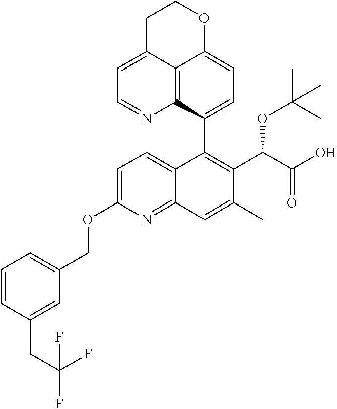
C12=C3C(C4=C(C(C(O)=O)OC(C)(C)C)C(C)=CC5=NC(OCC6=CC=CC(CC(F)(F)F)=C6)=CC=C45)=CC=C1OCCC2=CC=N3
